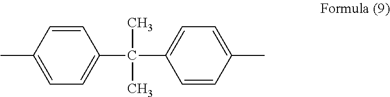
C1=CC(C)=CC=C1C(C)(C1=CC=C(C)C=C1)C
